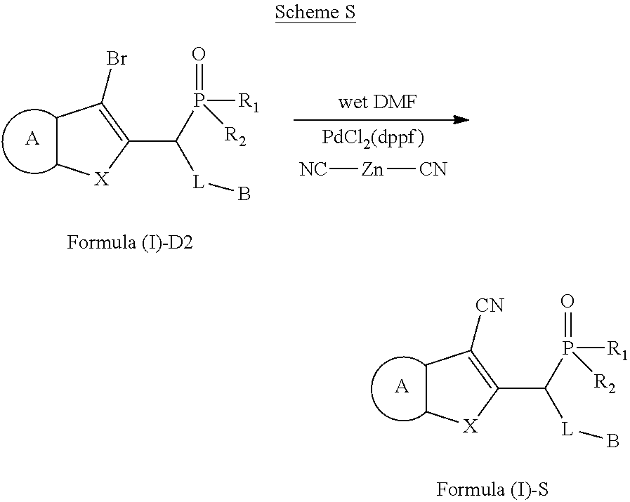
C1C[X]C(C(P([R1])(=O)[R2])[L]B)=C1Br.[A].[NC][Zn][CN].C1C[X]C(C(P([R1])(=O)[R2])[L]B)=C1[CN].[A]
